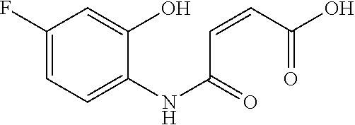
C1(F)=CC=C(NC(=O)C=CC(O)=O)C(O)=C1
